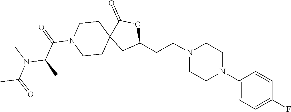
C1(N2CCN(CCC3OC(=O)C4(C3)CCN(C(C(N(C(C)=O)C)C)=O)CC4)CC2)=CC=C(F)C=C1
